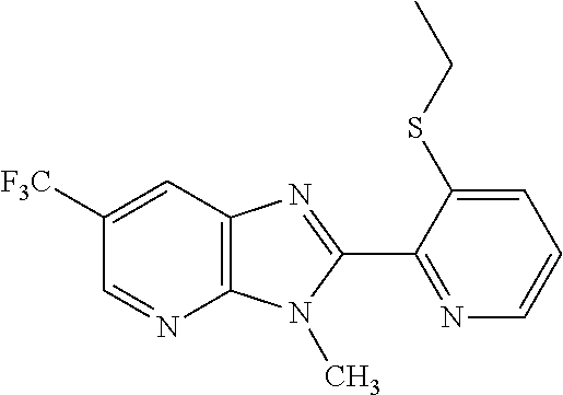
C1([F3C])=CC2=C(N=C1)N(C)C(C1=NC=CC=C1SCC)=N2
